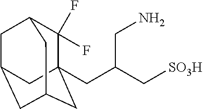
C1(F)(F)C2(CC(C[SO3H])CN)CC3CC(CC1C3)C2
